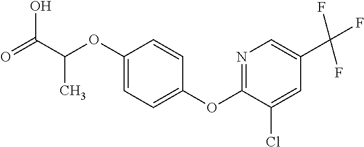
N1=C(OC2=CC=C(OC(C)C(=O)O)C=C2)C(Cl)=CC(C(F)(F)F)=C1
